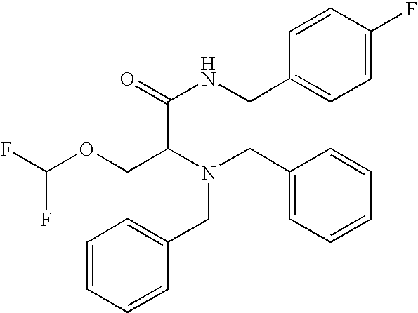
C1=CC=CC(CN(CC2=CC=CC=C2)C(COC(F)F)C(NCC2=CC=C(F)C=C2)=O)=C1
